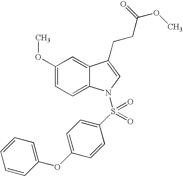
C1(OC)=CC=C2C(=C1)C(CCC(OC)=O)=CN2S(C1=CC=C(OC2=CC=CC=C2)C=C1)(=O)=O
